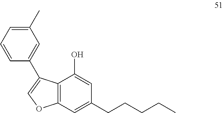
C12=C(C=C(CCCCC)C=C1O)OC=C2C1=CC(C)=CC=C1
